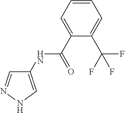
C1(NC(=O)C2=CC=CC=C2C(F)(F)F)=CNN=C1
